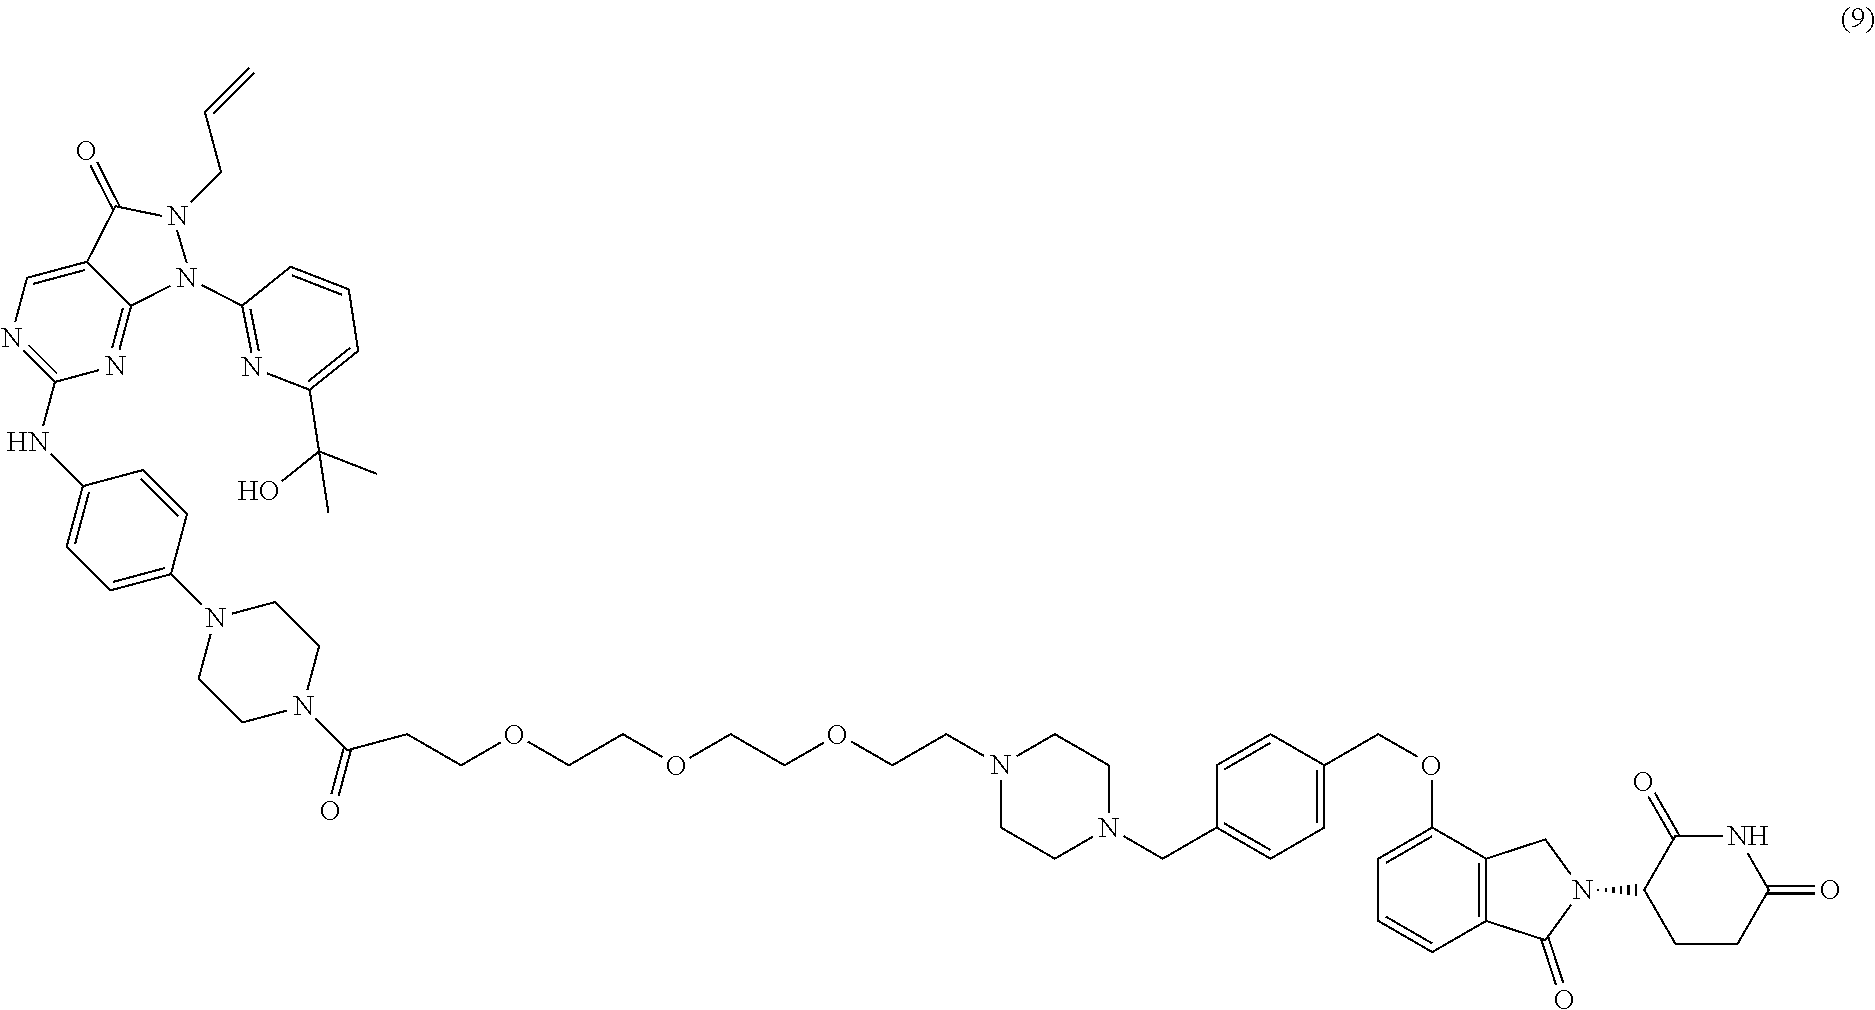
C1CN(C(CCOCCOCCOCCN2CCN(CC3=CC=C(COC4=CC=CC5=C4CN(C4CCC(=O)NC4=O)C5=O)C=C3)CC2)=O)CCN1C1=CC=C(NC2=NC=C3C(=N2)N(C2=NC(C(O)(C)C)=CC=C2)N(CC=C)C3=O)C=C1
